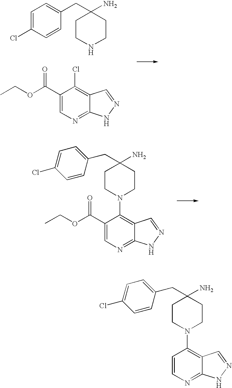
C1=C(Cl)C=CC(CC2(N)CCNCC2)=C1.C1(C(OCC)=O)=CN=C2C(=C1Cl)C=NN2.C1(C(OCC)=O)=CN=C2C(=C1N1CCC(N)(CC3=CC=C(Cl)C=C3)CC1)C=NN2.C1=CN=C2C(=C1N1CCC(N)(CC3=CC=C(Cl)C=C3)CC1)C=NN2
